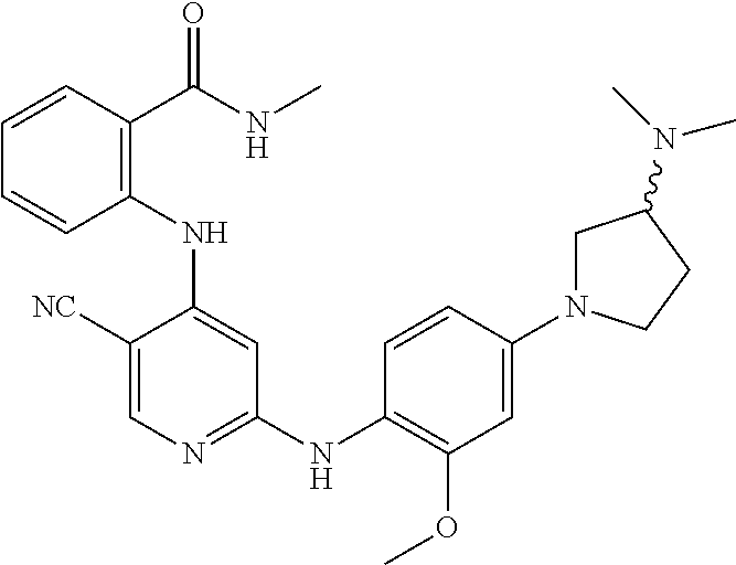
C1([NC])=CN=C(NC2=C(OC)C=C(N3CC(N(C)C)CC3)C=C2)C=C1NC1=C(C(NC)=O)C=CC=C1
